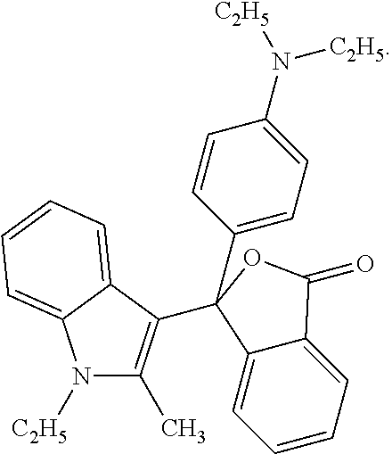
N1([C2H5])C(C)=C(C2(C3=CC=C(N([C2H5])[C2H5])C=C3)C3=CC=CC=C3C(=O)O2)C2=CC=CC=C12
